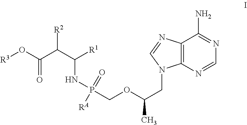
C12=C(N=CN=C1N)N(CC(C)OCP(NC([R1])C(C(O[R3])=O)[R2])(=O)[RA])C=N2
